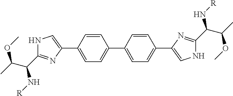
C1(C2=CC=C(C3=CNC(C(C(C)OC)N[R])=N3)C=C2)=CC=C(C2=CNC(C(C(C)OC)N[R])=N2)C=C1
